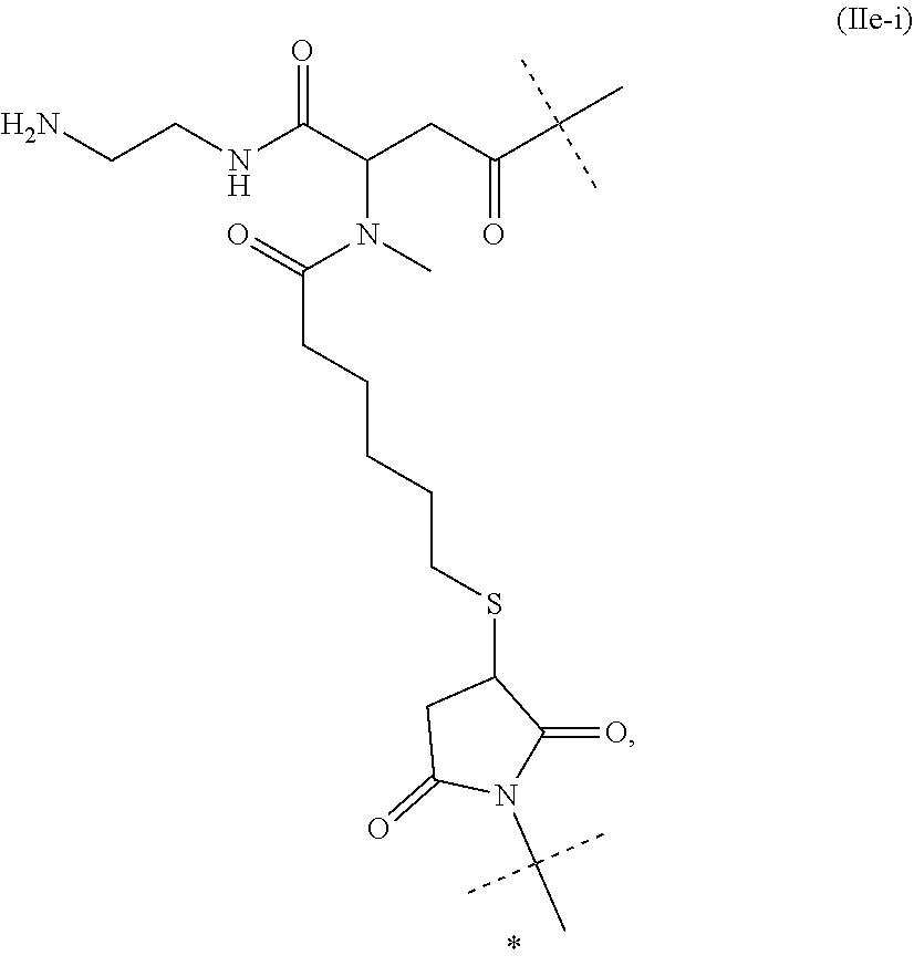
N(C)(C(=O)CCCCCSC1CC(=O)N(C(C)(C)C)C1=O)C(CC(=O)C(C)(C)C)C(NCCN)=O
